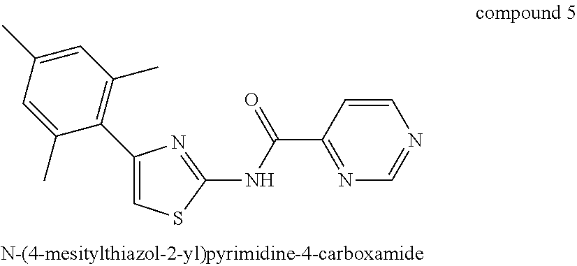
C1(C2=C(C)C=C(C)C=C2C)=CSC(NC(C2=NC=NC=C2)=O)=N1
